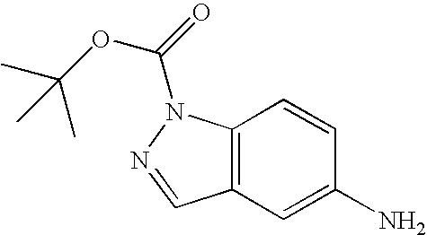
C1=C(N)C=CC2=C1C=NN2C(OC(C)(C)C)=O
